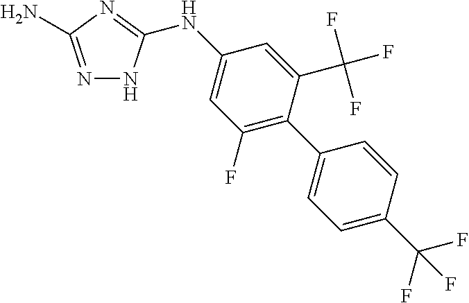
N1=C(N)N=C(NC2=CC(F)=C(C3=CC=C(C(F)(F)F)C=C3)C(C(F)(F)F)=C2)N1
